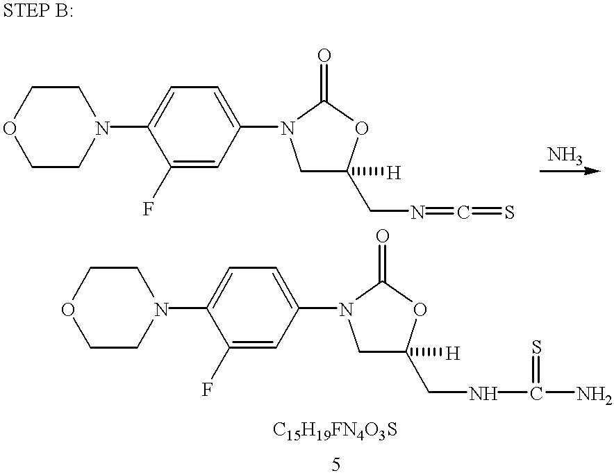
C1CN(C2=CC=C(N3CC(CN=C=S)([H])OC3=O)C=C2F)CCO1.C1CN(C2=CC=C(N3CC(CNC(N)=S)([H])OC3=O)C=C2F)CCO1
